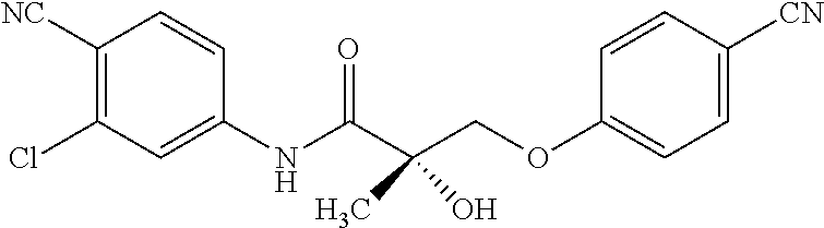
C1([NC])=C(Cl)C=C(NC(C(COC2=CC=C([CN])C=C2)(C)O)=O)C=C1
